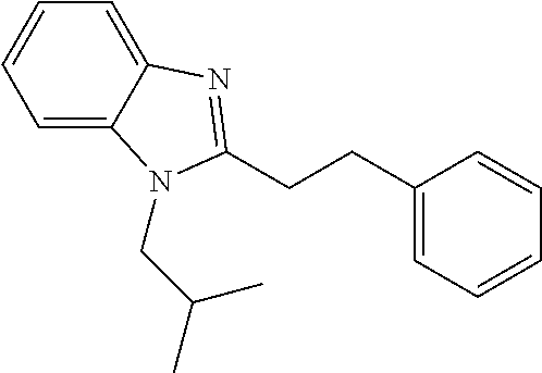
C1=C2C(=CC=C1)N(CC(C)C)C(CCC1=CC=CC=C1)=N2
